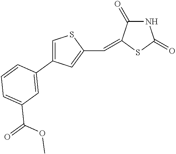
C1=C(C2=CC(C(=O)OC)=CC=C2)C=C(C=C2C(=O)NC(=O)S2)S1
